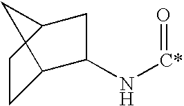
C1C2C(N[C*]=O)CC(C1)C2
